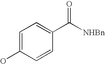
OC1=CC=C(C([NHBn])=O)C=C1
